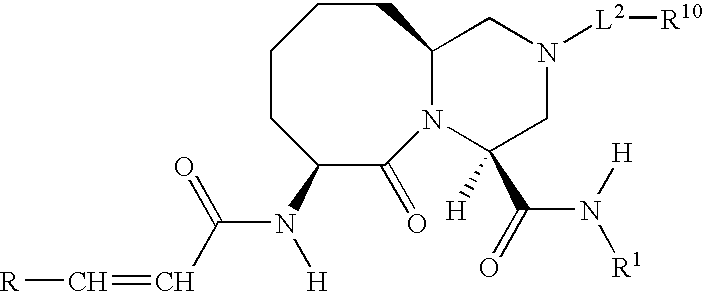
C1CC(N(C(C=C[R])=O)[H])C(=O)N2C(CC1)CN([L2][R10])CC2(C(N([R1])[H])=O)[H]
